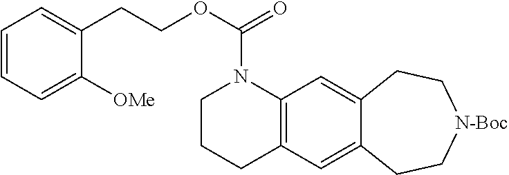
C1CCC2=C(N1C(OCCC1=CC=CC=C1[OMe])=O)C=C1C(=C2)CC[N-Boc]CC1
